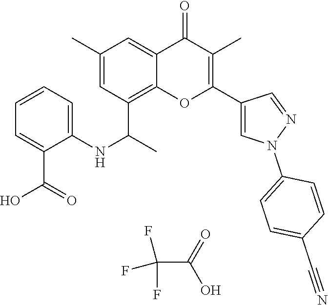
FC(F)(F)C(=O)O.C12=C(C(C)NC3=CC=CC=C3C(O)=O)C=C(C)C=C1C(=O)C(C)=C(C1=CN(C3=CC=C(C#N)C=C3)N=C1)O2
